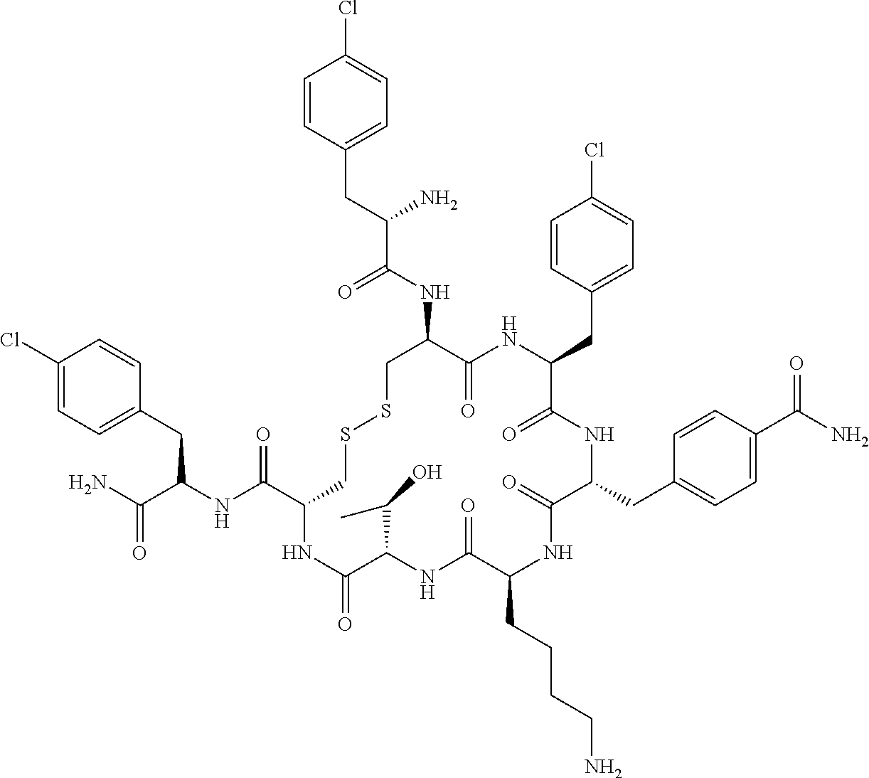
C1=CC(CC(NC(C2CSSCC(NC(C(CC3=CC=C(Cl)C=C3)N)=O)C(=O)NC(CC3=CC=C(Cl)C=C3)C(=O)NC(CC3=CC=C(C(N)=O)C=C3)C(=O)NC(CCCCN)C(=O)NC(C(C)O)C(=O)N2)=O)C(N)=O)=CC=C1Cl
